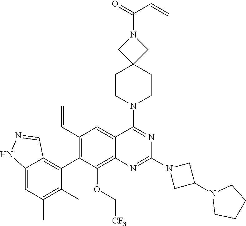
C12=CC(C)=C(C)C(C3=C(C=C)C=C4C(=C3OC[CF3])N=C(N3CC(N5CCCC5)C3)N=C4N3CCC4(CC3)CN(C(=O)C=C)C4)=C1C=NN2
